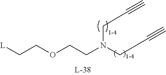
[L]CCOCCN(CC#C)CC#C
